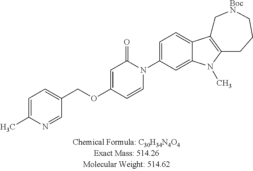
C1=C(C)N=CC(COC2=CC(=O)N(C3=CC=C4C(=C3)N(C)C3=C4C[BocN]CCC3)C=C2)=C1
